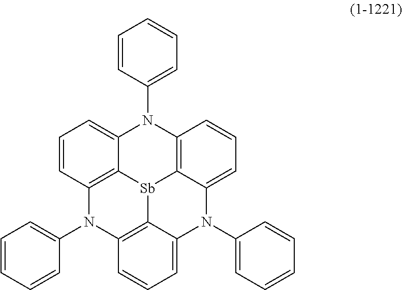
C1=CC(N2C3=CC=CC4=C3[Sb]3C5=C2C=CC=C5N(C2=CC=CC=C2)C2=CC=CC(=C32)N4C2=CC=CC=C2)=CC=C1
